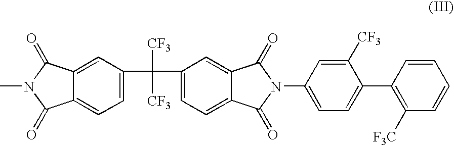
C1=C(C(C2=CC=C3C(=C2)C(=O)N(C2=CC=C(C4=C([F3C])C=CC=C4)C([CF3])=C2)C3=O)([CF3])[CF3])C=C2C(=C1)C(=O)N(C)C2=O
